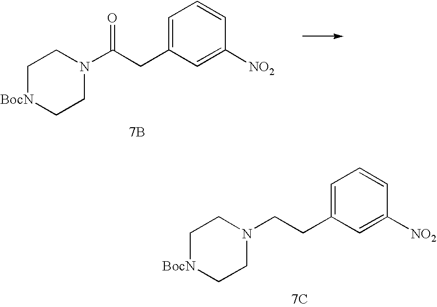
C(C1=CC=CC([NO2])=C1)CN1CC[BocN]CC1.[7C].C(C1=CC=CC([NO2])=C1)C(=O)N1CC[BocN]CC1.[7B]
